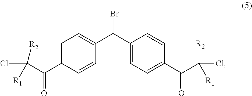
C1(C(C2=CC=C(C(C(Cl)([R2])[R1])=O)C=C2)Br)=CC=C(C(C(Cl)([R1])[R2])=O)C=C1
